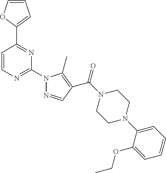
C1=CC=C(C2=NC(N3N=CC(C(N4CCN(C5=CC=CC=C5OCC)CC4)=O)=C3C)=NC=C2)O1
